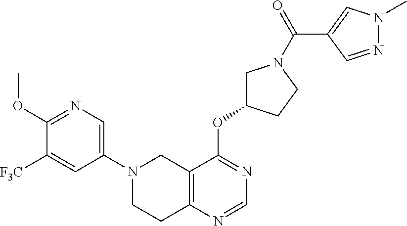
C1(OC)=NC=C(N2CCC3=C(C2)C(OC2CN(C(C4=CN(C)N=C4)=O)CC2)=NC=N3)C=C1[F3C]
